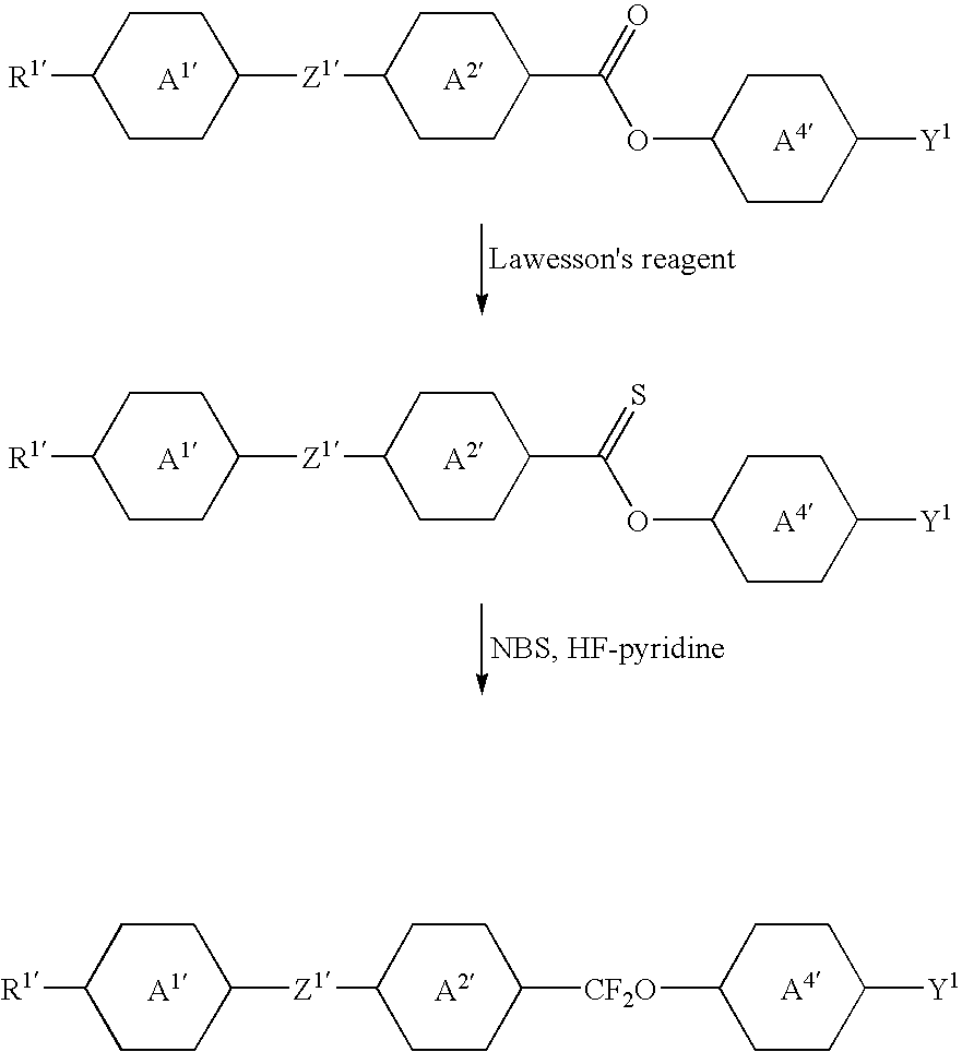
[A1].[A2].C1([R1])CCC([Z1]C2CCC([CF2O]C3CCC([Y1])CC3)CC2)CC1.[A4].[A1].[A2].C1([R1])CCC([Z1]C2CCC(C(=O)OC3CCC([Y1])CC3)CC2)CC1.[A4].[A1].[A2].C1([R1])CCC([Z1]C2CCC(C(=S)OC3CCC([Y1])CC3)CC2)CC1.[A4]
